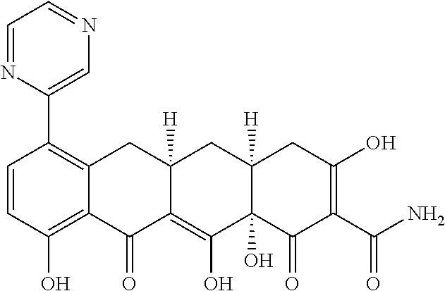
C1=CC(O)=C2C(=C1C1=CN=CC=N1)CC1([H])C(=C(O)C3(O)C([H])(C1)CC(O)=C(C(N)=O)C3=O)C2=O
